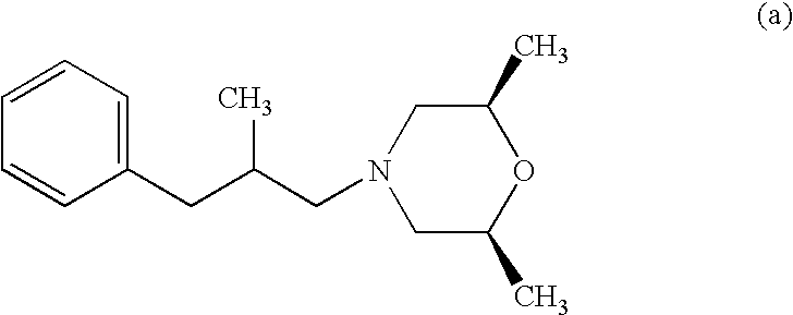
C1=CC=CC(CC(CN2CC(C)OC(C)C2)C)=C1
